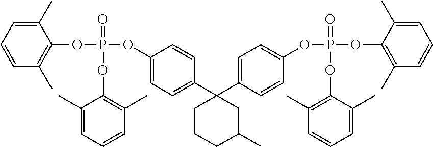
C1=CC=C(C)C(OP(OC2=CC=C(C3(C4=CC=C(OP(OC5=C(C)C=CC=C5C)(=O)OC5=C(C)C=CC=C5C)C=C4)CCCC(C)C3)C=C2)(=O)OC2=C(C)C=CC=C2C)=C1C
